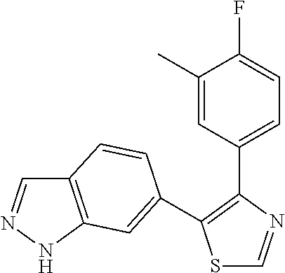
S1C=NC(C2=CC=C(F)C(C)=C2)=C1C1=CC2=C(C=NN2)C=C1
